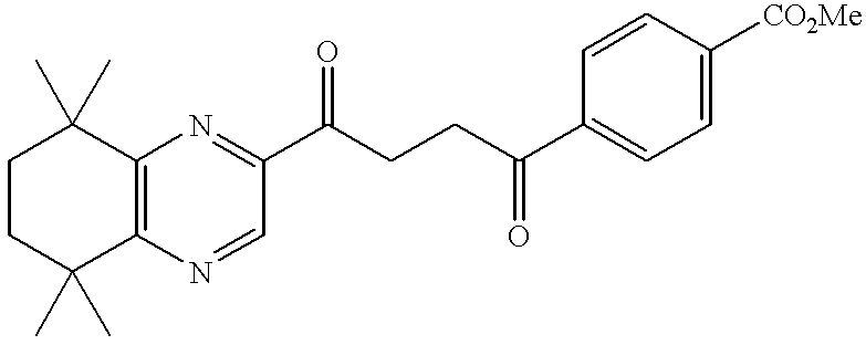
C1CC(C)(C)C2=C(C1(C)C)N=C(C(CCC(C1=CC=C([CO2Me])C=C1)=O)=O)C=N2
